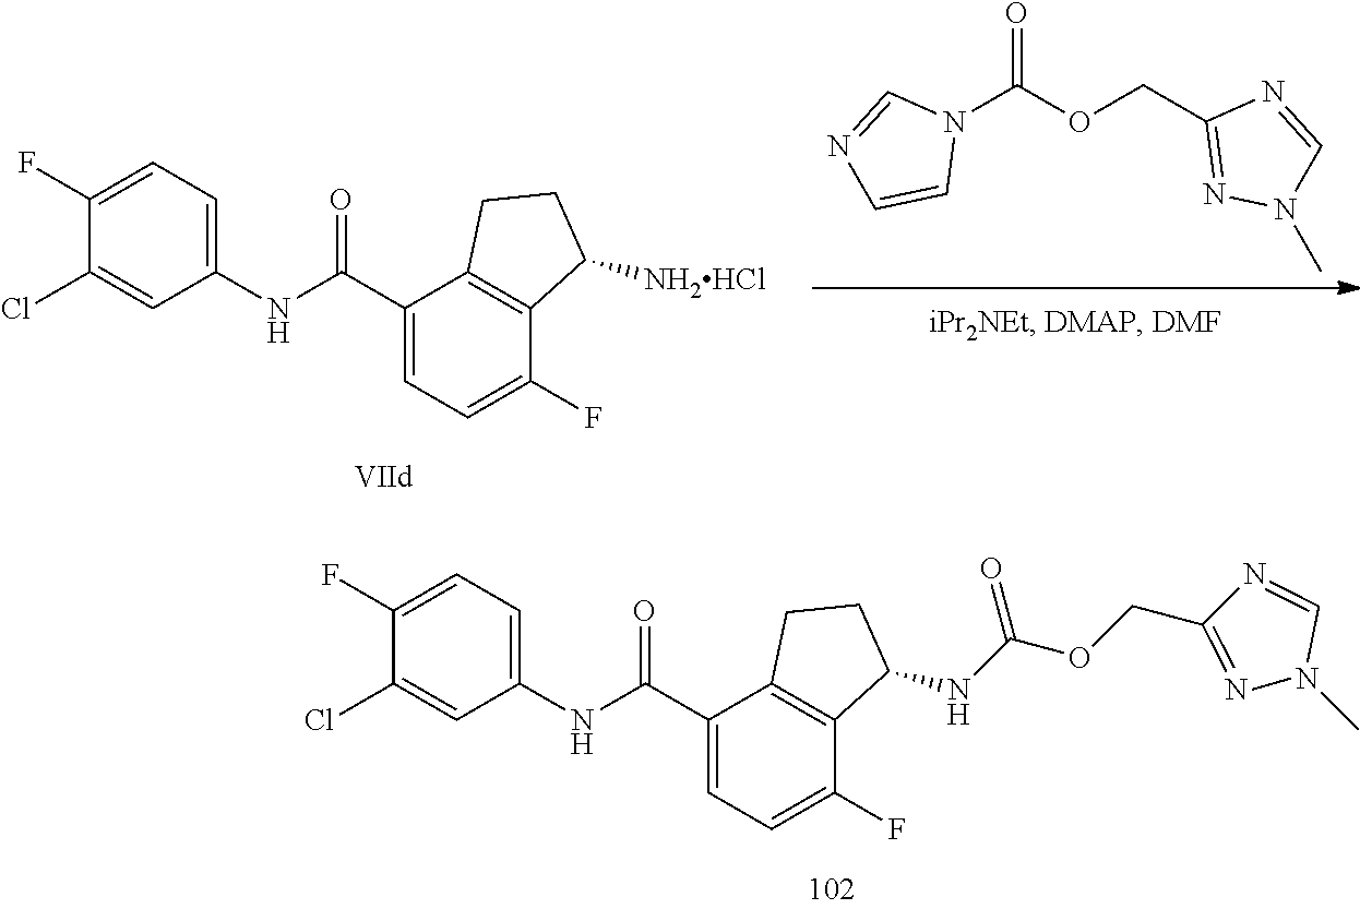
C1(Cl)=CC(NC(C2=CC=C(F)C3=C2CCC3NC(OCC2=NN(C)C=N2)=O)=O)=CC=C1F.C1(Cl)=CC(NC(C2=CC=C(F)C3=C2CCC3[NH2HCl])=O)=CC=C1F.N1(C(OCC2=NN(C)C=N2)=O)C=NC=C1
